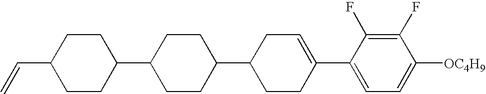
C1(F)=C(F)C(C2=CCC(C3CCC(C4CCC(C=C)CC4)CC3)CC2)=CC=C1[OC4H9]
